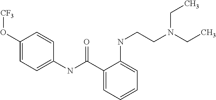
C1=C(O[CF3])C=CC(NC(C2=CC=CC=C2NCCN(CC)CC)=O)=C1
